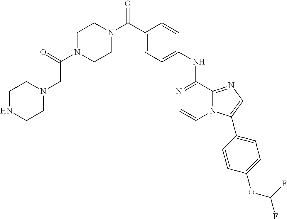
C1(C)=CC(NC2=NC=CN3C2=NC=C3C2=CC=C(OC(F)F)C=C2)=CC=C1C(N1CCN(C(=O)CN2CCNCC2)CC1)=O
